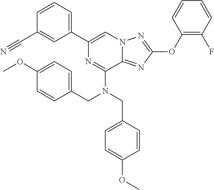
C1=CC=C(C2=CN3C(=NC(OC4=C(F)C=CC=C4)=N3)C(N(CC3=CC=C(OC)C=C3)CC3=CC=C(OC)C=C3)=N2)C=C1C#N
